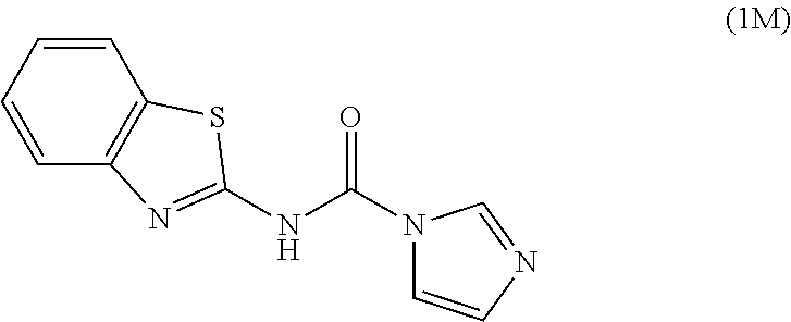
C1=CN=CN1C(NC1=NC2=C(C=CC=C2)S1)=O
